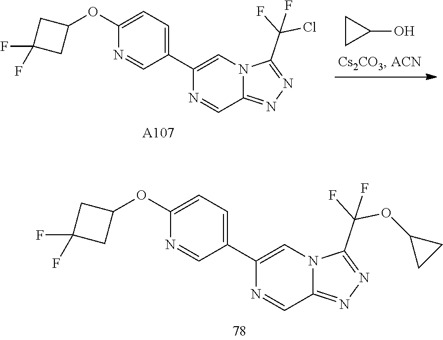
N1=C(C(OC2CC2)(F)F)N2C(=N1)C=NC(C1=CC=C(OC3CC(F)(F)C3)N=C1)=C2.C1CC1O.[A107].N1=C(C(F)(F)Cl)N2C(=N1)C=NC(C1=CC=C(OC3CC(F)(F)C3)N=C1)=C2
